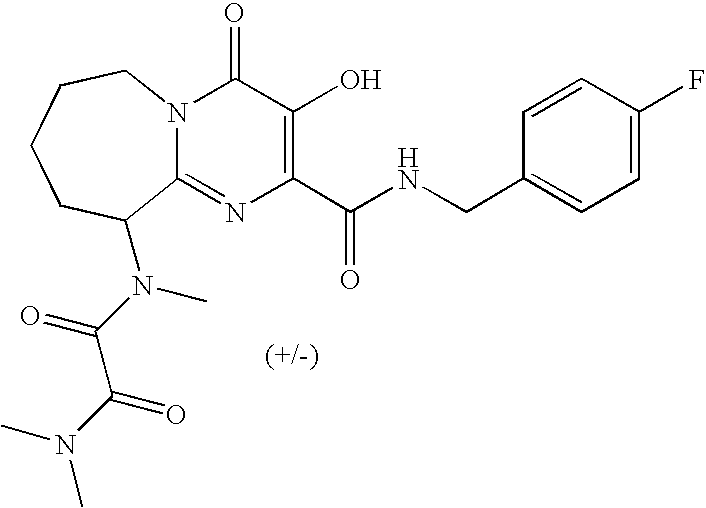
C1(=O)N2C(=NC(C(NCC3=CC=C(F)C=C3)=O)=C1O)C(N(C(C(N(C)C)=O)=O)C)CCCC2
